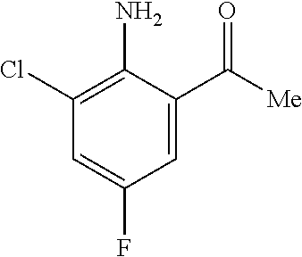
C1=C(C(=O)[Me])C(N)=C(Cl)C=C1F
